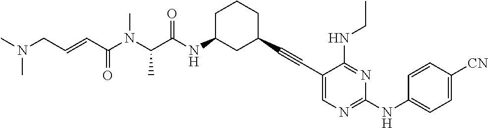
C(N(C(C(NC1CC(C#CC2=CN=C(NC3=CC=C([CN])C=C3)N=C2NCC)CCC1)=O)C)C)(C=CCN(C)C)=O
